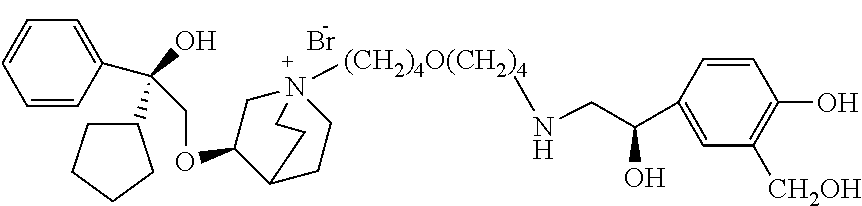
Br.C1=CC(C(O)(C2CCCC2)COC2C3CCN([(CH2)4O(CH2)4])(C2)CC3)=CC=C1.C1=C(C(O)CNC)C=CC(O)=C1[CH2OH]
